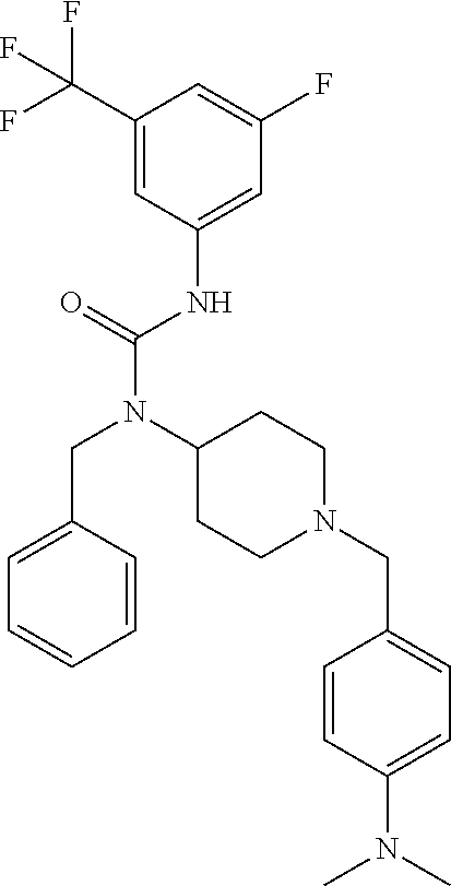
C1(C(F)(F)F)=CC(NC(N(C2CCN(CC3=CC=C(N(C)C)C=C3)CC2)CC2=CC=CC=C2)=O)=CC(F)=C1
